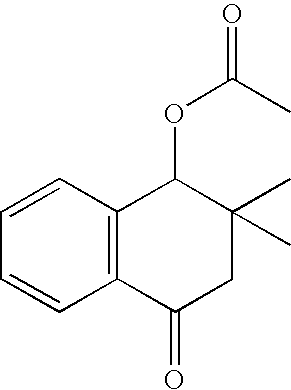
C1=CC2=C(C=C1)C(=O)CC(C)(C)C2OC(=O)C
